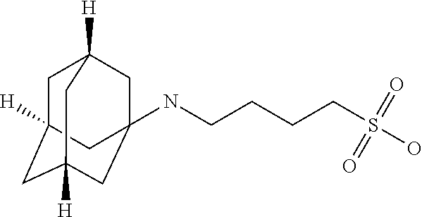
N(CCCCS(=O)(O)=O)C12CC3([H])CC([H])(CC([H])(C1)C3)C2
